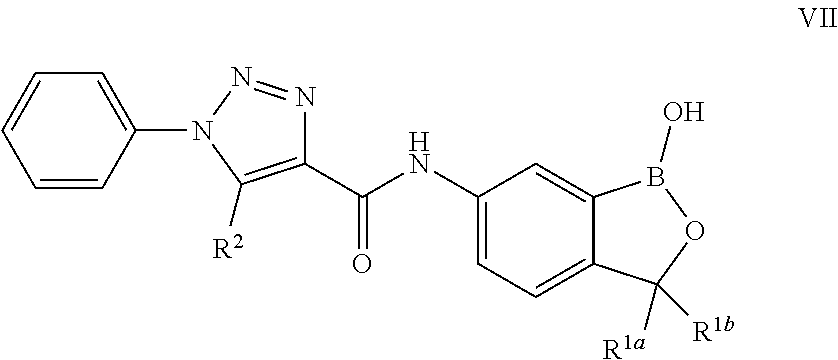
C1=CC(N2C([R2])=C(C(NC3=CC=C4C(=C3)B(O)OC4([R1a])[R1b])=O)N=N2)=CC=C1
